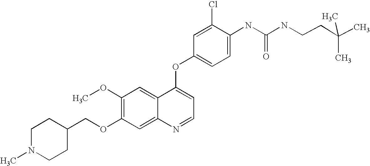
C1(Cl)=CC(OC2=CC=NC3=CC(OCC4CCN(C)CC4)=C(OC)C=C23)=CC=C1NC(=O)NCCC(C)(C)C
